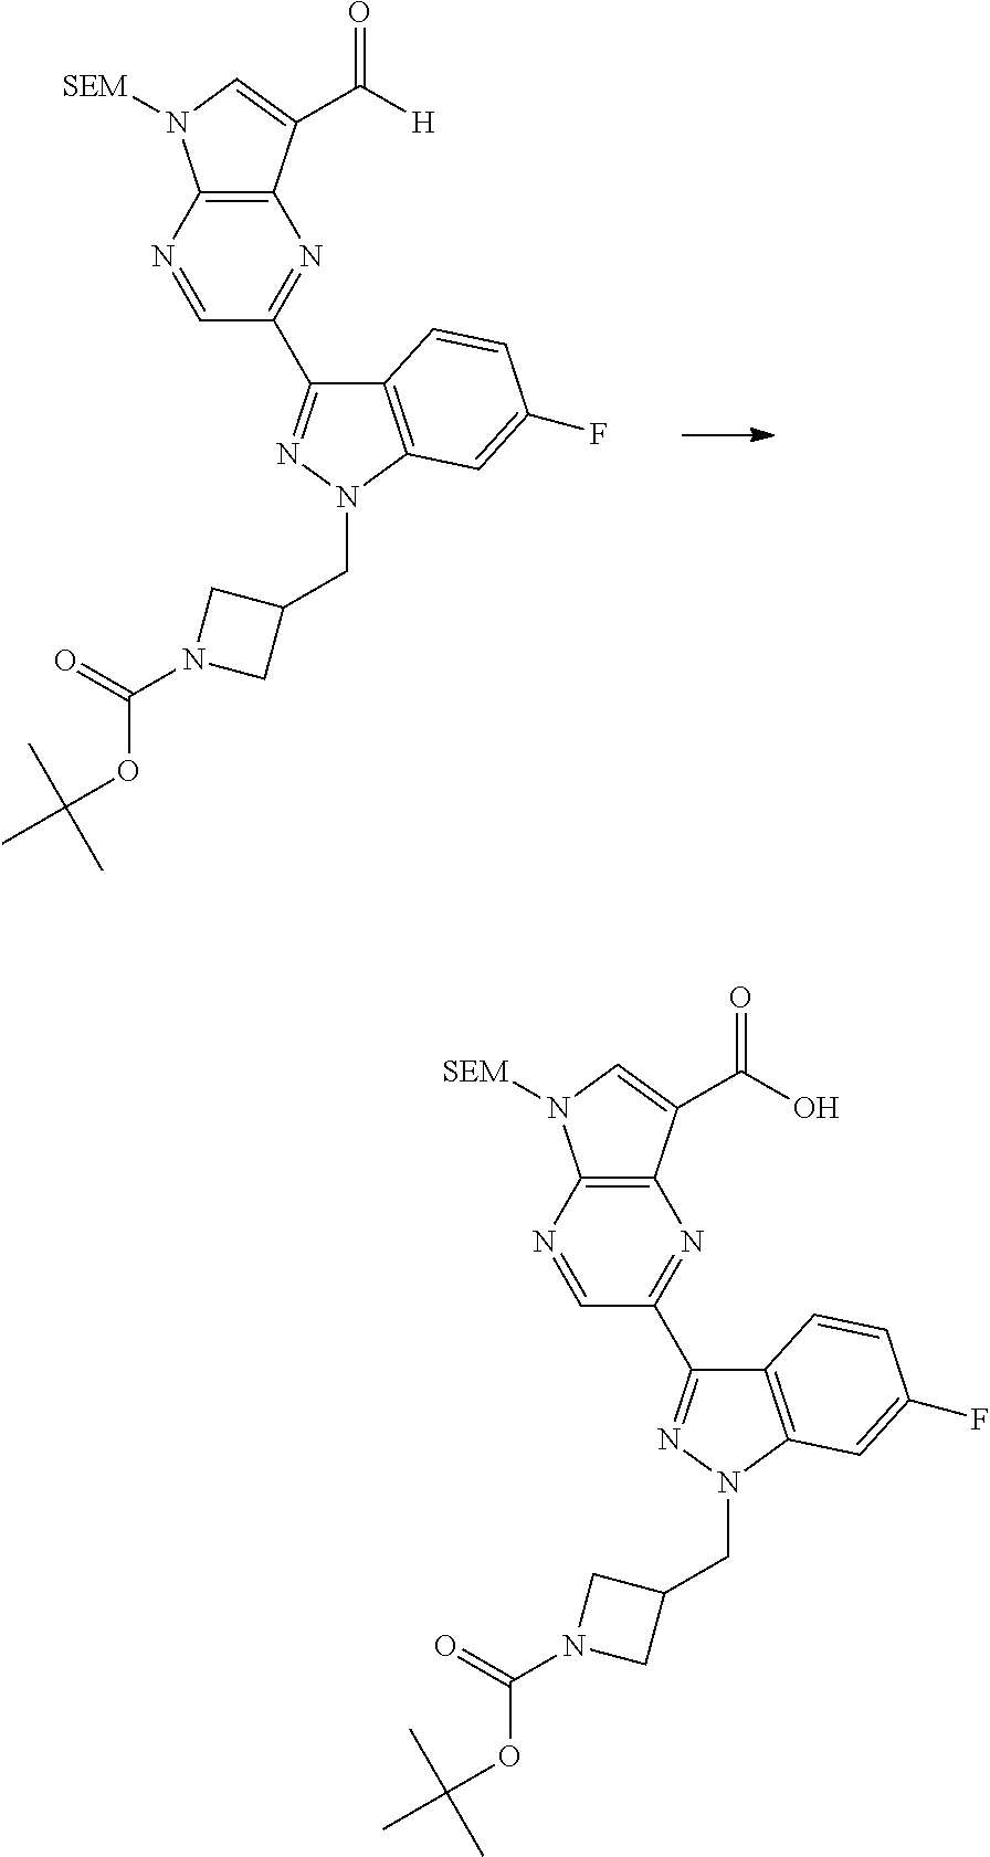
C12=C(N=CC(C3=NN(CC4CN(C(OC(C)(C)C)=O)C4)C4=C3C=CC(F)=C4)=N1)N([SEM])C=C2C(O)=O.C12=C(N=CC(C3=NN(CC4CN(C(OC(C)(C)C)=O)C4)C4=C3C=CC(F)=C4)=N1)N([SEM])C=C2C([H])=O
